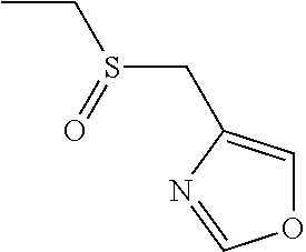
O1C=C(CS(CC)=O)N=C1
